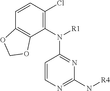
C1=CC2=C(C(N(C3=NC(N[R4])=NC=C3)[R1])=C1Cl)OCO2
